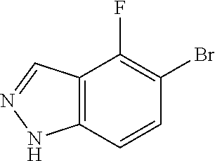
C12=C(C=CC(Br)=C1F)NN=C2
